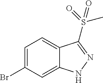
C1=C(Br)C=C2C(=C1)C(S(C)(=O)=O)=NN2
